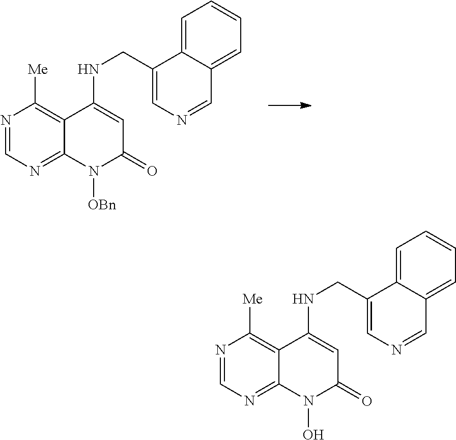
N1=CN=C2C(=C1[Me])C(NCC1=CN=CC3=CC=CC=C13)=CC(=O)N2[OBn].N1=CN=C2C(=C1[Me])C(NCC1=CN=CC3=CC=CC=C13)=CC(=O)N2O
